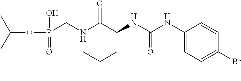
O=C(NC(C(NCP(OC(C)C)(=O)O)=O)CC(C)C)NC1=CC=C(Br)C=C1
